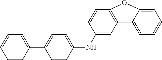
C1=CC(C2=CC=C(NC3=CC4=C(C=C3)OC3=CC=CC=C43)C=C2)=CC=C1
